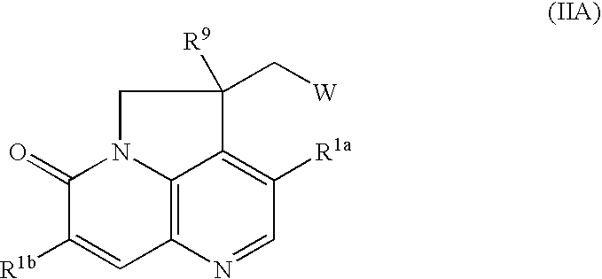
C12=C3N=CC([R1a])=C1C(C[W])([R9])CN2C(=O)C([R1b])=C3
